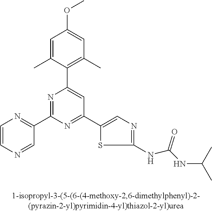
C1=C(C)C(C2=CC(C3=CN=C(NC(NC(C)C)=O)S3)=NC(C3=NC=CN=C3)=N2)=C(C)C=C1OC
